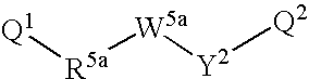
[Q1][R5a][W5a][Y2][Q2]
